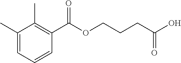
C1(C)=CC=CC(C(OCCCC(O)=O)=O)=C1C
